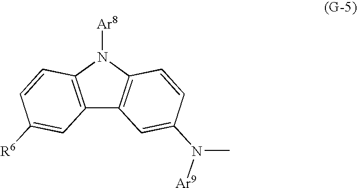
C12=C(N([Ar8])C3=C1C=C(N([Ar9])C)C=C3)C=CC([R6])=C2
